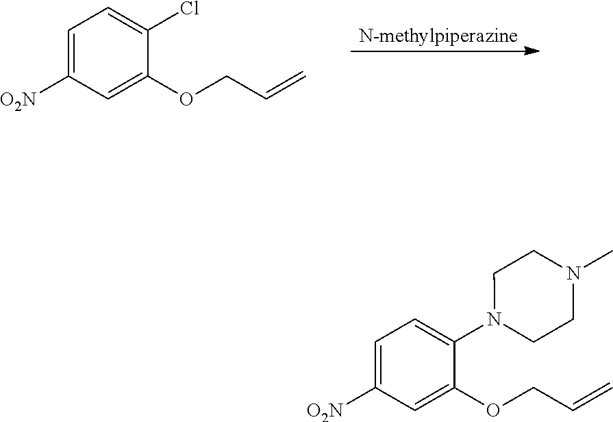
[N-methylpiperazine].C1=C([O2N])C=C(OCC=C)C(Cl)=C1.C1=C([O2N])C=C(OCC=C)C(N2CCN(C)CC2)=C1
